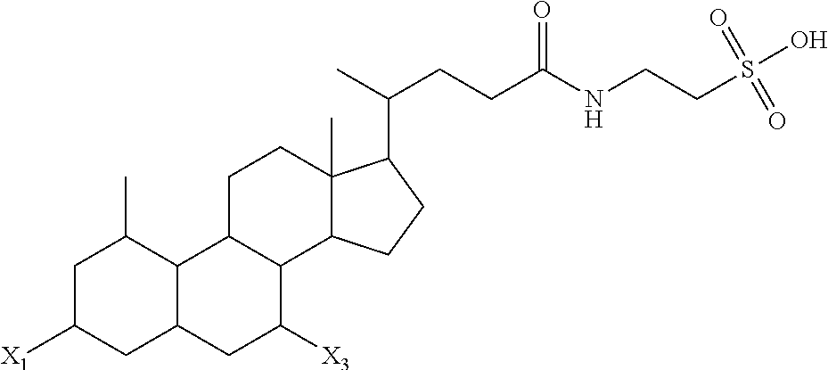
C1C([X1])CC2C(C1C)C1C(C([X3])C2)C2C(C)(CC1)C(C(C)CCC(NCCS(O)(=O)=O)=O)CC2
